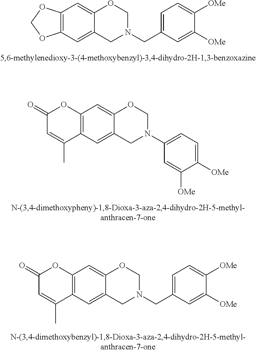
C12=C(C=C3C(=C1)OCN(CC1=CC=C([OMe])C([OMe])=C1)C3)OCO2.C12=C(C=C3C(=C1)OCN(C1=CC=C([OMe])C([OMe])=C1)C3)C(C)=CC(=O)O2.C(C1=CC=C([OMe])C([OMe])=C1)N1CC2=CC3=C(C=C2OC1)OC(=O)C=C3C
